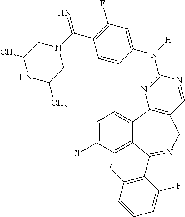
N1(C(C2=C(F)C=C(N([H])C3=NC4=C(C=N3)CN=C(C3=C(F)C=CC=C3F)C3=CC(Cl)=CC=C43)C=C2)=N)CC(C)NC(C)C1
